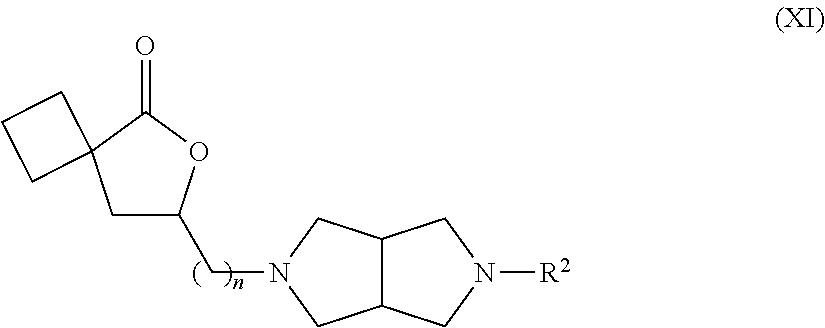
C1C(CN2CC3C(C2)CN([R2])C3)OC(=O)C12CCC2
